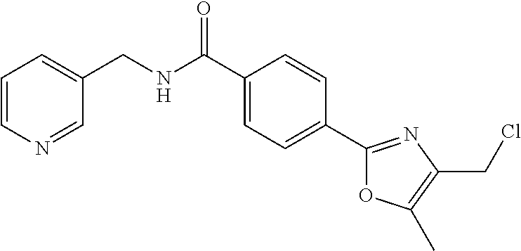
C1=CN=CC(CNC(C2=CC=C(C3=NC(CCl)=C(C)O3)C=C2)=O)=C1
